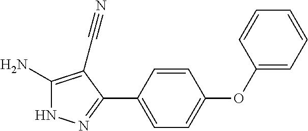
C1=C(C2=NNC(N)=C2C#N)C=CC(OC2=CC=CC=C2)=C1
